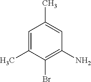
C1=C(C)C(Br)=C(N)C=C1C
